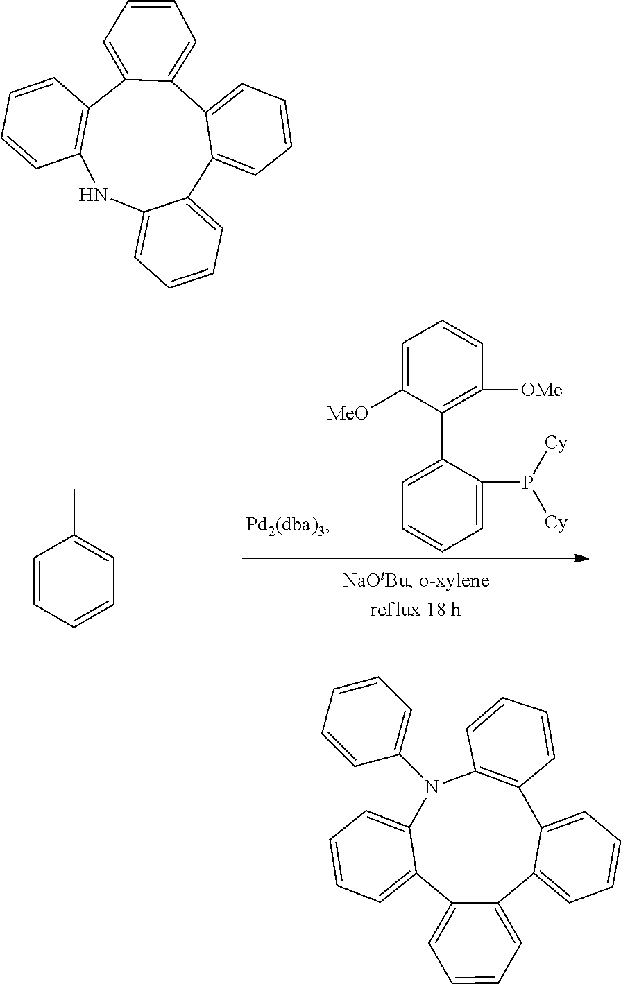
C12=CC=CC=C1C1=CC=CC=C1C1=C(N(C3=CC=CC=C3)C3=CC=CC=C23)C=CC=C1.C12=CC=CC=C1C1=CC=CC=C1C1=CC=CC=C1C1=C(N2)C=CC=C1.C1=C([MeO])C(C2=CC=CC=C2P([Cy])[Cy])=C([OMe])C=C1.C1=CC=CC=C1C
